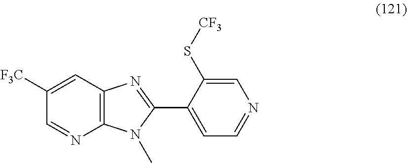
C12=C(C=C([F3C])C=N1)N=C(C1=CC=NC=C1S[CF3])N2C
